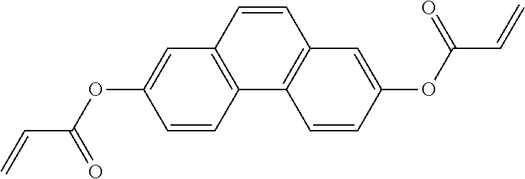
C(C=C)(=O)OC1=CC2=C(C3=C(C=C(OC(C=C)=O)C=C3)C=C2)C=C1
